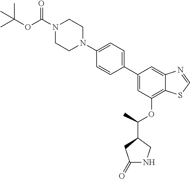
C1=CC(C2=CC(OC(C3CC(=O)NC3)C)=C3C(=C2)N=CS3)=CC=C1N1CCN(C(OC(C)(C)C)=O)CC1
